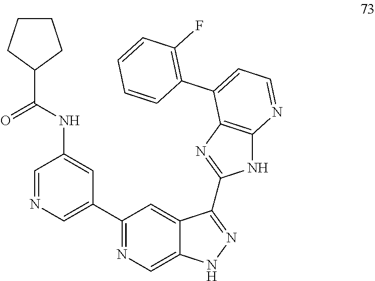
C1=NC=C(C2=NC=C3C(=C2)C(C2=NC4=C(N2)N=CC=C4C2=C(F)C=CC=C2)=NN3)C=C1NC(C1CCCC1)=O
